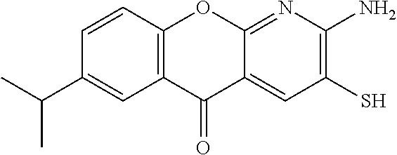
C12=C(C=CC(C(C)C)=C1)OC1=NC(N)=C(S)C=C1C2=O
